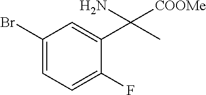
C1(Br)=CC=C(F)C(C(C)([COOMe])N)=C1
